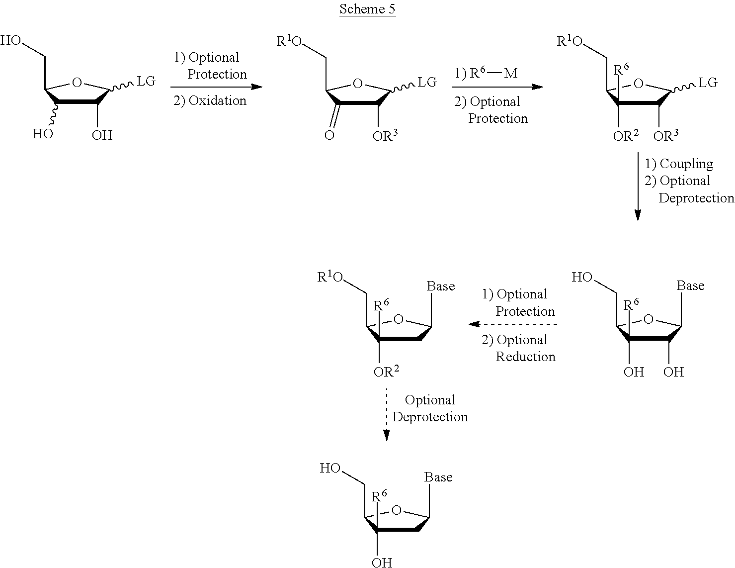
[M][1) R6].C1(O)C(O)C(CO)OC1[LG].C1([OR3])C(=O)C(C[R1O])OC1[LG].C1([OR3])C([LG])OC(C[R1O])C1([OR2])[R6].C1C([Base])OC(C[R1O])C1([OR2])[R6].C1(O)C([Base])OC(CO)C1(O)[R6].C1C([Base])OC(CO)C1(O)[R6]
